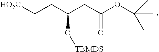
[HO2C]CCC(O[TBMDS])CC(=O)OC(C)(C)C
